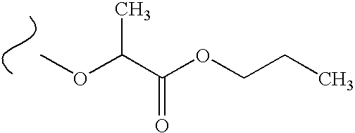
COC(C(OCCC)=O)C
